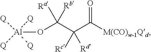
[Q][Al]([Q])([Q])([Q])OC(C(C([M(CO)w-1Qd])=O)([Rc])[Rd])([Ra])[Rb]
